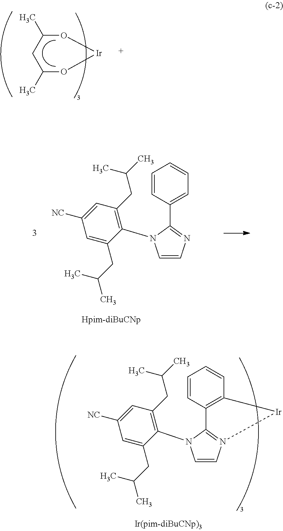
C1(C)CC(C)O[Ir]O1.C1=CC(C2=NC=CN2C2=C(CC(C)C)C=C([NC])C=C2CC(C)C)=CC=C1.C1=CC2=C(C=C1)[Ir]N1=C2N(C2=C(CC(C)C)C=C([NC])C=C2CC(C)C)C=C1
